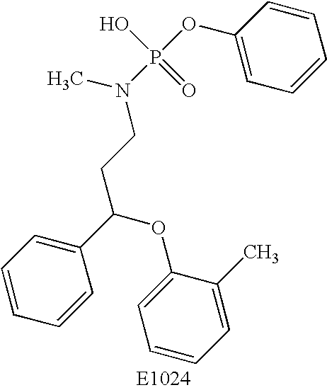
C1=CC=C(C(OC2=CC=CC=C2C)CCN(P(OC2=CC=CC=C2)(=O)O)C)C=C1
